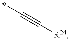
C(#C[R24])C
